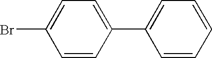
C1=C(Br)C=CC(C2=CC=CC=C2)=C1
